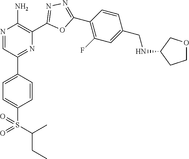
N1=CC(C2=CC=C(S(=O)(C(CC)C)=O)C=C2)=NC(C2=NN=C(C3=C(F)C=C(CNC4CCOC4)C=C3)O2)=C1N
